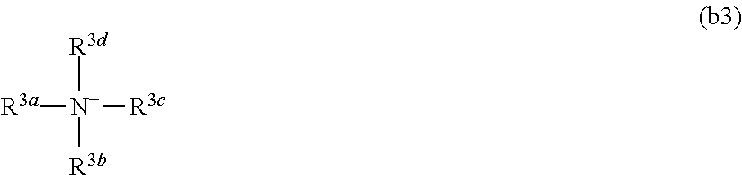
[R3d][N+]([R3c])([R3a])[R3b]
